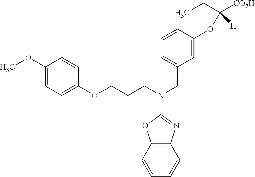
C1=CC=CC2=C1OC(N(CCCOC1=CC=C(OC)C=C1)CC1=CC=CC(OC([CO2H])(CC)[H])=C1)=N2
